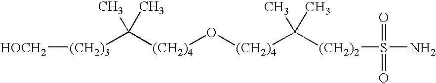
[(CH2)3]([HOCH2])C([(CH2)4]O[(CH2)4]C(C)(C)[(CH2)2]S(N)(=O)=O)(C)C
